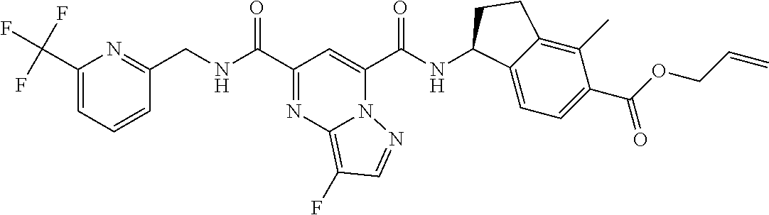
C1(C(F)(F)F)=CC=CC(CNC(C2=NC3=C(F)C=NN3C(C(NC3C4=CC=C(C(OCC=C)=O)C(C)=C4CC3)=O)=C2)=O)=N1
